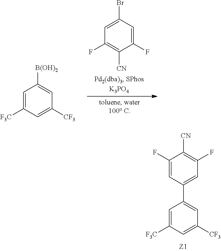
C1(F)=CC(Br)=CC(F)=C1[CN].C1=C([F3C])C=C([CF3])C=C1[B(OH)2].C1(F)=CC(C2=CC([CF3])=CC([F3C])=C2)=CC(F)=C1[CN]
